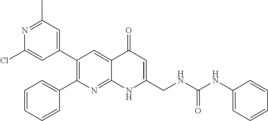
N1=C(C)C=C(C2=C(C3=CC=CC=C3)N=C3C(=C2)C(=O)C=C(CNC(NC2=CC=CC=C2)=O)N3)C=C1Cl
